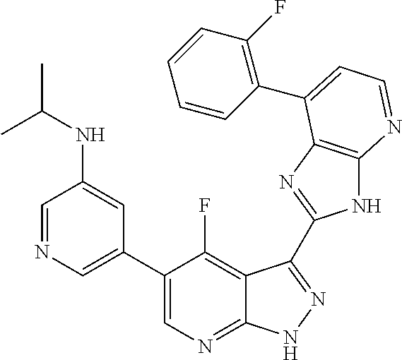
C1=NC=C(C2=CN=C3C(=C2F)C(C2=NC4=C(N2)N=CC=C4C2=C(F)C=CC=C2)=NN3)C=C1NC(C)C
